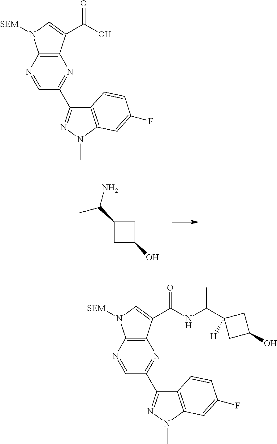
C1(C2=NN(C)C3=C2C=CC(F)=C3)=NC2=C(N([SEM])C=C2C(O)=O)N=C1.C1C(O)CC1C(N)C.C1(C2=NN(C)C3=C2C=CC(F)=C3)=NC2=C(N([SEM])C=C2C(NC(C2([H])CC(O)C2)C)=O)N=C1
